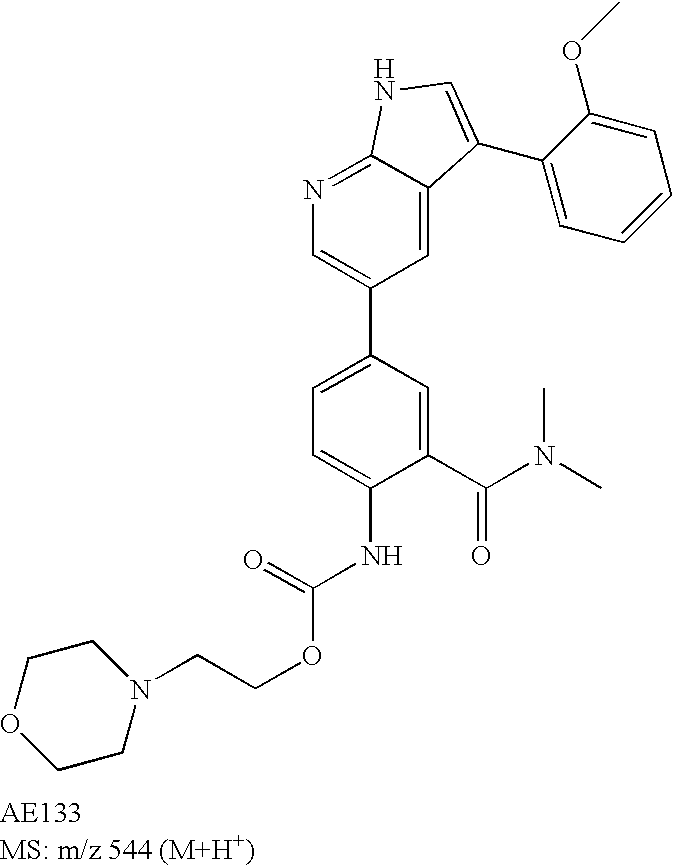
N1=C2C(=CC(C3=CC=C(NC(OCCN4CCOCC4)=O)C(C(N(C)C)=O)=C3)=C1)C(C1=CC=CC=C1OC)=CN2
